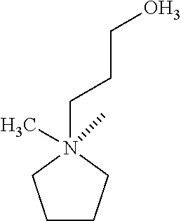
C1CCN(C)(CCCO)(C)C1
